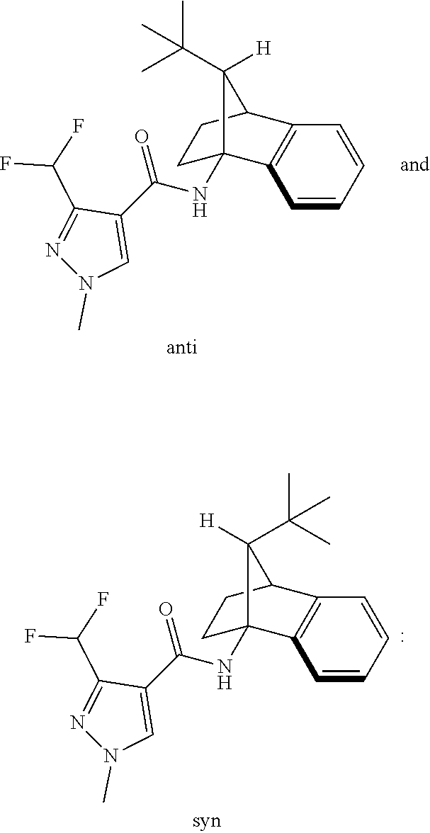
C1C2(NC(C3=CN(C)N=C3C(F)F)=O)C3=C(C(C1)C2([H])C(C)(C)C)C=CC=C3.C1C2(NC(C3=CN(C)N=C3C(F)F)=O)C3=C(C(C1)C2(C(C)(C)C)[H])C=CC=C3
